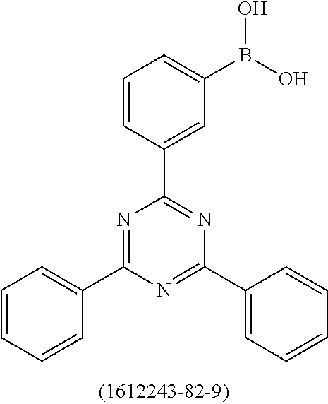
C1=CC(C2=NC(C3=CC=CC=C3)=NC(C3=CC=CC=C3)=N2)=CC(B(O)O)=C1
